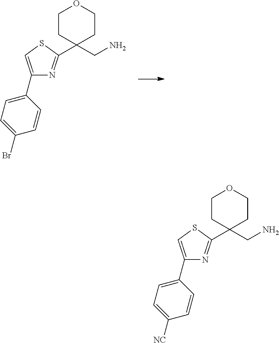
C1(C2=CSC(C3(CN)CCOCC3)=N2)=CC=C(Br)C=C1.C1(C2=CSC(C3(CN)CCOCC3)=N2)=CC=C([NC])C=C1
